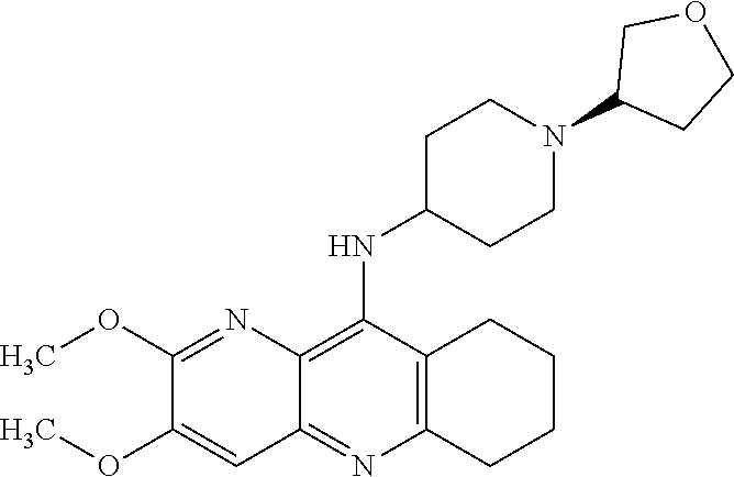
C12=C(C(NC3CCN(C4CCOC4)CC3)=C3C(=N1)C=C(OC)C(OC)=N3)CCCC2
